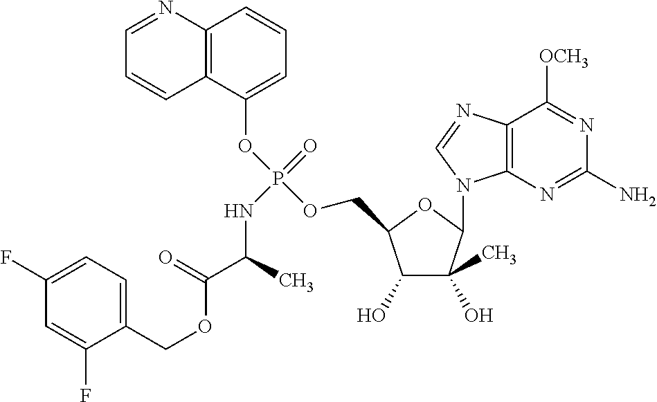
C1(O)C(C)(O)C(N2C3=C(N=C2)C([OCH3])=NC(N)=N3)OC1COP(OC1=CC=CC2=C1C=CC=N2)(=O)NC(C(OCC1=CC=C(F)C=C1F)=O)C
